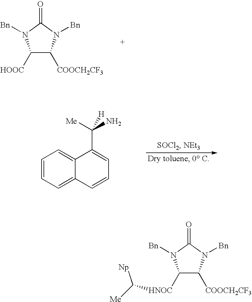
C1([HOOC])C([COOCH2CF3])N([Bn])C(=O)N1[Bn].C1=CC=C2C(=C1)C(C([Me])(N)[H])=CC=C2.C1([HNOC]C([Me])[Np])C([COOCH2CF3])N([Bn])C(=O)N1[Bn]
